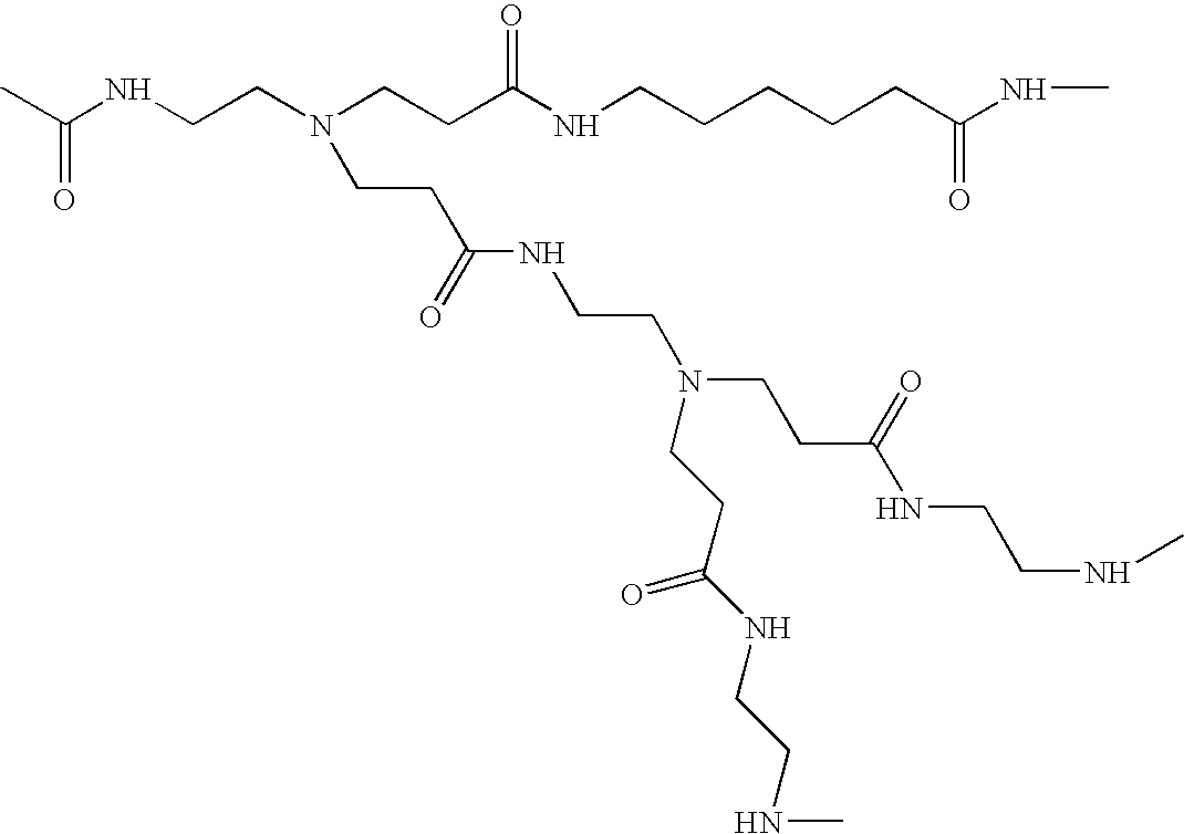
CC(NCCN(CCC(NCCCCCC(NC)=O)=O)CCC(NCCN(CCC(NCCNC)=O)CCC(NCCNC)=O)=O)=O
